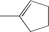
C1CC=C(C)C1
